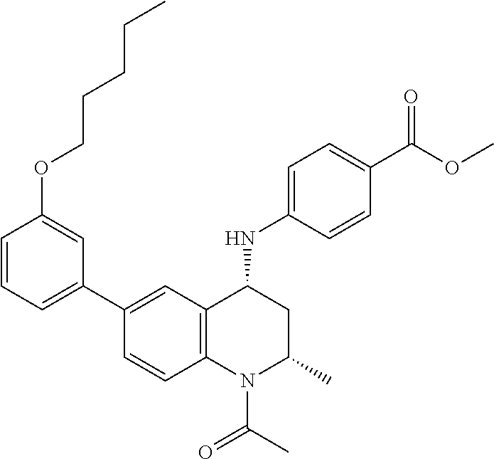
C1(NC2CC(C)N(C(C)=O)C3=C2C=C(C2=CC=CC(OCCCCC)=C2)C=C3)=CC=C(C(OC)=O)C=C1
